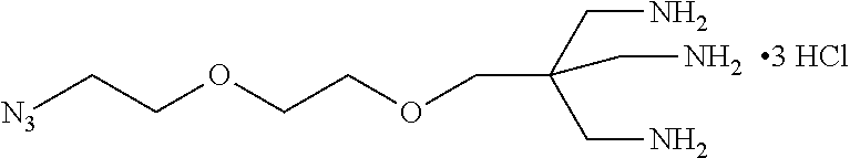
[N3]CCOCCOCC(CN)(CN)CN
